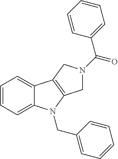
C1=CC=C2C(=C1)C1=C(N2CC2=CC=CC=C2)CN(C(C2=CC=CC=C2)=O)C1
